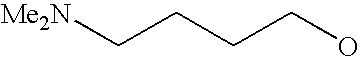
[Me2N]CCCCO
